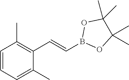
C1=CC=C(C)C(C=CB2OC(C)(C)C(C)(C)O2)=C1C
